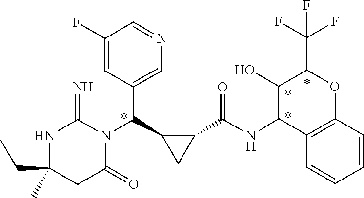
C(C1(C)NC(=N)N(C(C2CC2C(NC2C3=C(OC(C(F)(F)F)C2O)C=CC=C3)=O)C2=CN=CC(F)=C2)C(=O)C1)C
